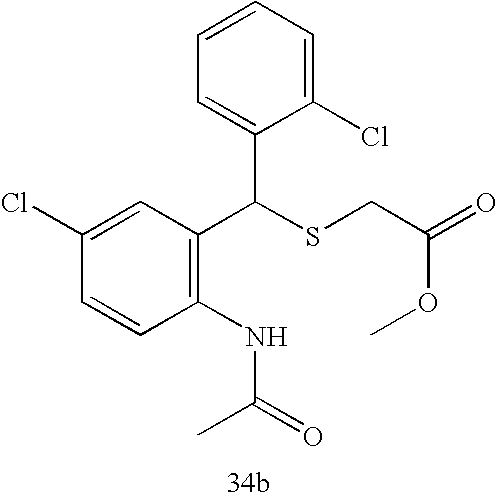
C1=CC(Cl)=CC(C(C2=CC=CC=C2Cl)SCC(=O)OC)=C1NC(C)=O
